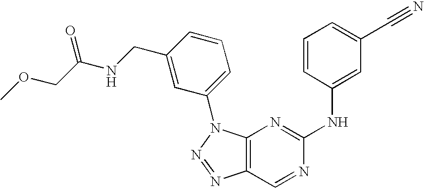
C12=C(N(C3=CC=CC(CNC(COC)=O)=C3)N=N1)N=C(NC1=CC(C#N)=CC=C1)N=C2
